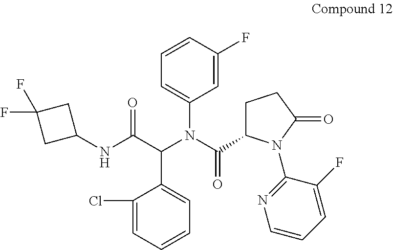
C1=CC(F)=CC(N(C(C(=O)NC2CC(F)(F)C2)C2=CC=CC=C2Cl)C(=O)C2CCC(=O)N2C2=NC=CC=C2F)=C1
